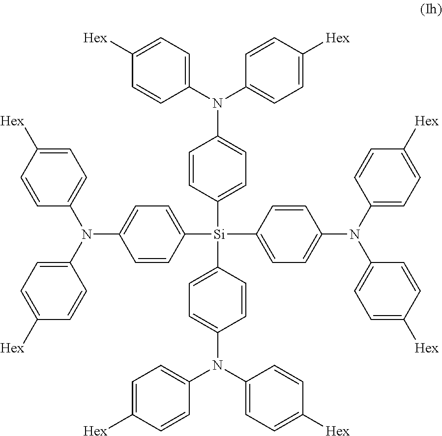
C1=CC([Si](C2=CC=C(N(C3=CC=C([Hex])C=C3)C3=CC=C([Hex])C=C3)C=C2)(C2=CC=C(N(C3=CC=C([Hex])C=C3)C3=CC=C([Hex])C=C3)C=C2)C2=CC=C(N(C3=CC=C([Hex])C=C3)C3=CC=C([Hex])C=C3)C=C2)=CC=C1N(C1=CC=C([Hex])C=C1)C1=CC=C([Hex])C=C1
